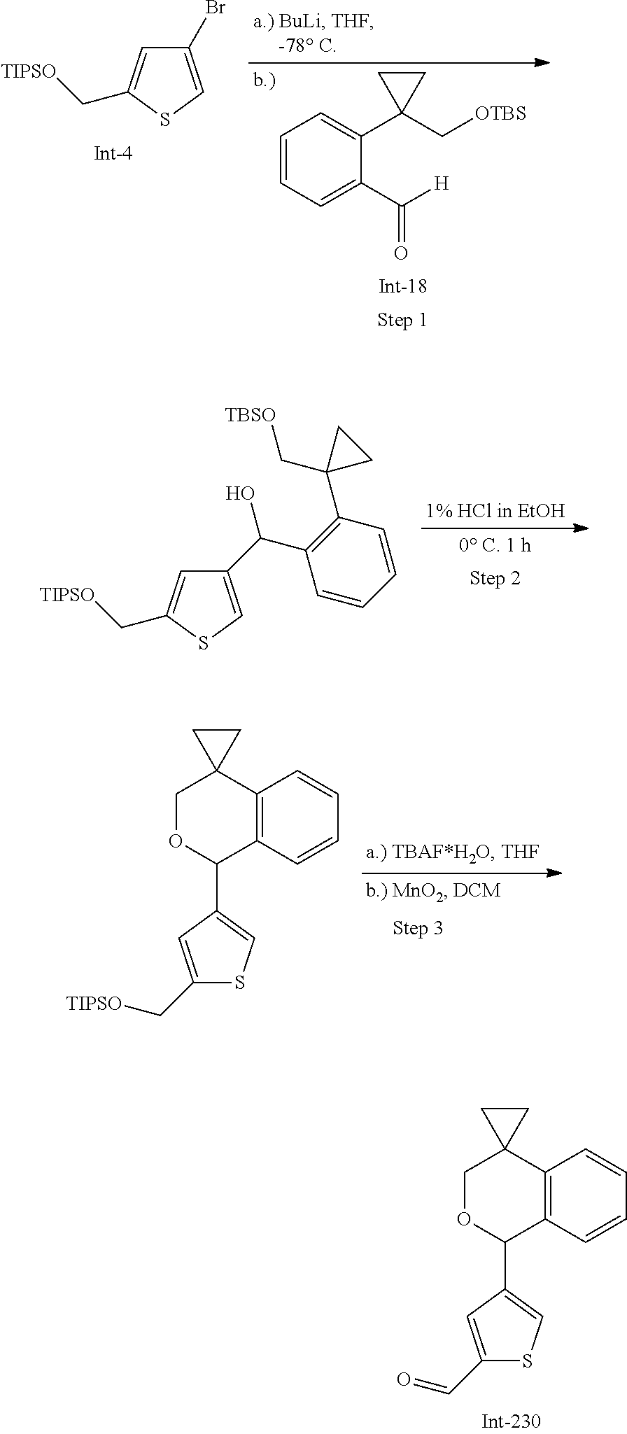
C1(Br)=CSC(C[TIPSO])=C1.C1=CC=C(C([H])=O)C(C2(C[OTBS])CC2)=C1.C12=C(C=CC=C1)C(C1=CSC(C=O)=C1)OCC21CC1.C1(C(O)C2=C(C3(C[TBSO])CC3)C=CC=C2)=CSC(C[TIPSO])=C1.C12=C(C=CC=C1)C(C1=CSC(C[TIPSO])=C1)OCC21CC1
